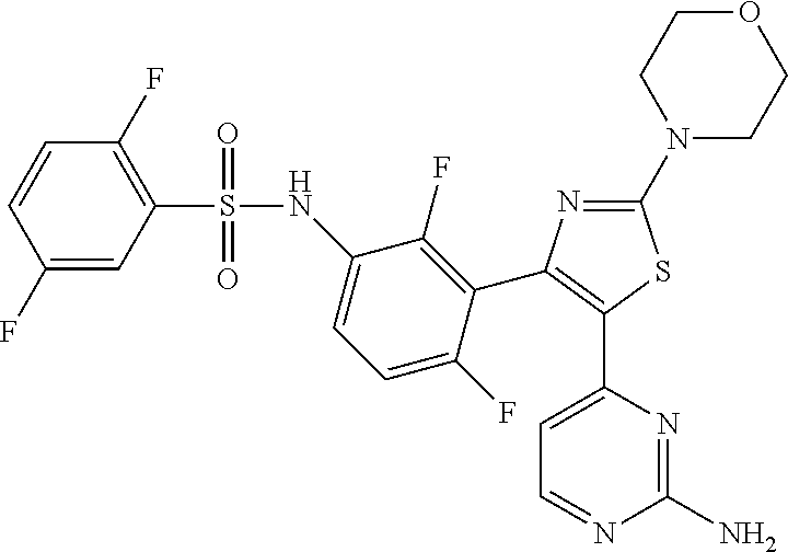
C1(C2=C(C3=CC=NC(N)=N3)SC(N3CCOCC3)=N2)=C(F)C(NS(C2=C(F)C=CC(F)=C2)(=O)=O)=CC=C1F
